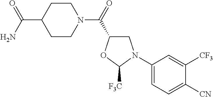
C1(N2CC(C(N3CCC(C(N)=O)CC3)=O)OC2[F3C])=CC=C([CN])C([CF3])=C1
